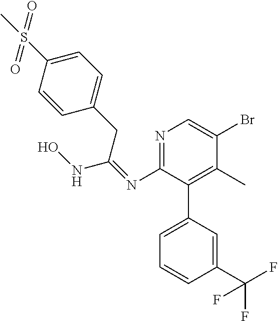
N1=C(N=C(CC2=CC=C(S(C)(=O)=O)C=C2)NO)C(C2=CC=CC(C(F)(F)F)=C2)=C(C)C(Br)=C1
